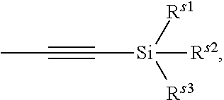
C([Si]([Rs2])([Rs1])[Rs3])#CC
